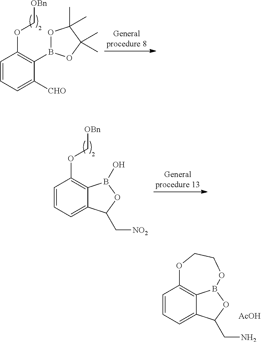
C1=CC=C2C(CN)OB3C2=C1OCCO3.[AcOH].C1=CC=C([CHO])C(B2OC(C)(C)C(C)(C)O2)=C1OC[OBn].C1=CC=C2C(=C1OC[OBn])B(O)OC2C[NO2]
